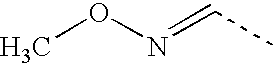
C(C)=NOC
